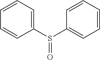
C1(S(C2=CC=CC=C2)=O)=CC=CC=C1
